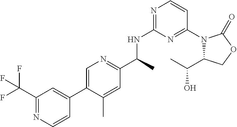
C1(C(C)NC2=NC=CC(N3C(C(O)C)COC3=O)=N2)=NC=C(C2=CC(C(F)(F)F)=NC=C2)C(C)=C1
